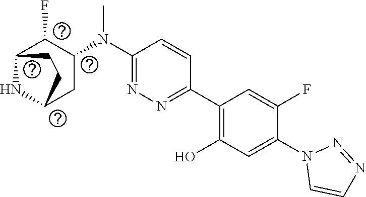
C1(C2=C(O)C=C(N3C=CN=N3)C(F)=C2)=NN=C(N(C2C(F)C3NC(C2)CC3)C)C=C1
